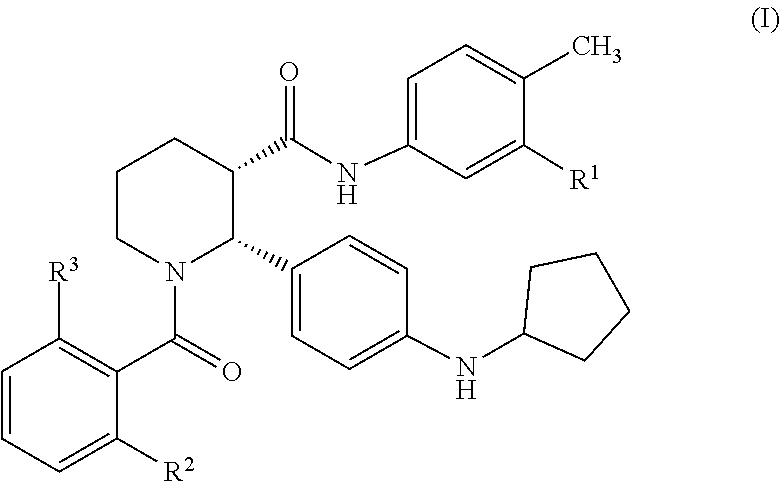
C1([R1])=CC(NC(=O)C2C(C3=CC=C(NC4CCCC4)C=C3)N(C(C3=C([R3])C=CC=C3[R2])=O)CCC2)=CC=C1C
